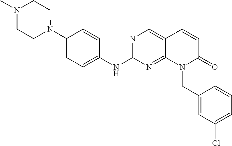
N1(C2=CC=C(NC3=NC=C4C(=N3)N(CC3=CC(Cl)=CC=C3)C(=O)C=C4)C=C2)CCN(C)CC1
